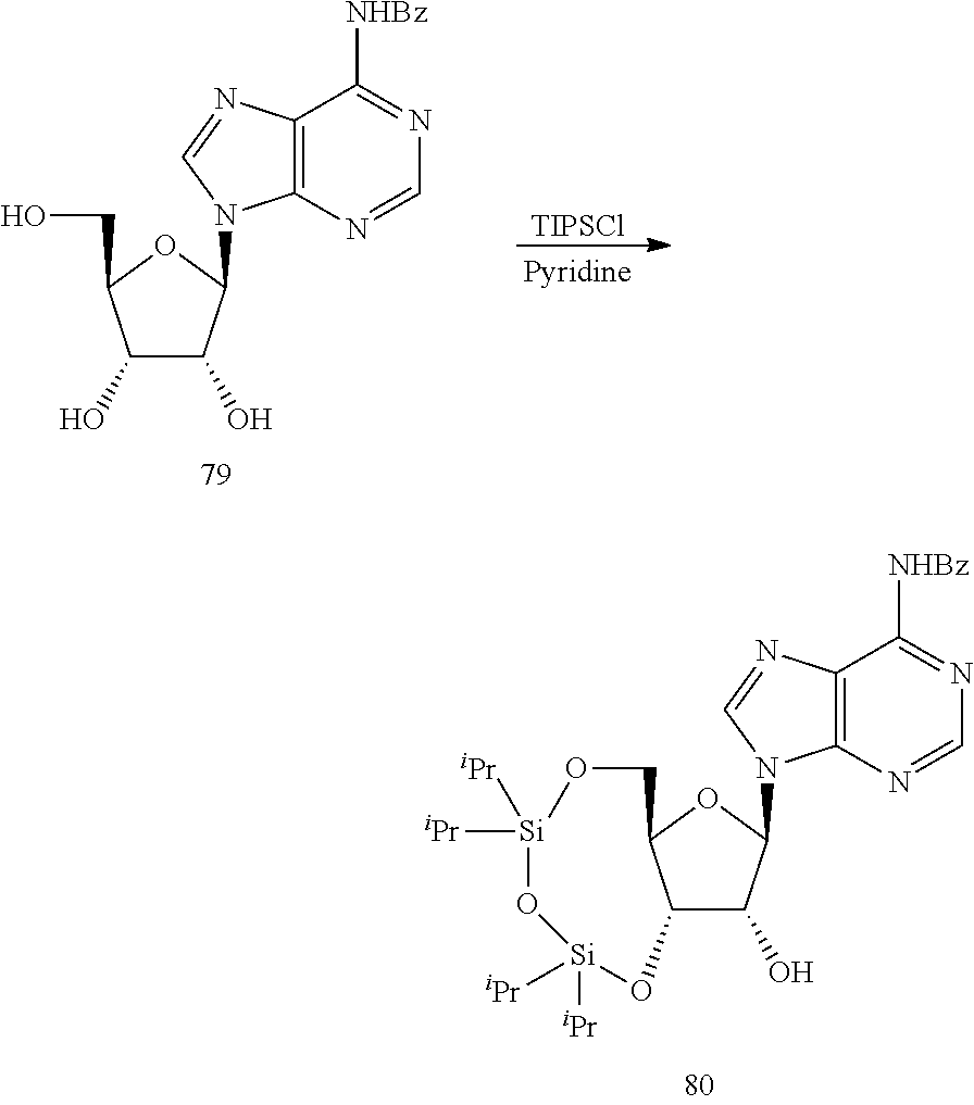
C1(O)C(O)C(N2C3=C(N=C2)C([NHBz])=NC=N3)OC1CO.[TIPSCl].C12C(O)C(N3C4=C(N=C3)C([NHBz])=NC=N4)OC1CO[Si]([iPr])([iPr])O[Si]([iPr])([iPr])O2
